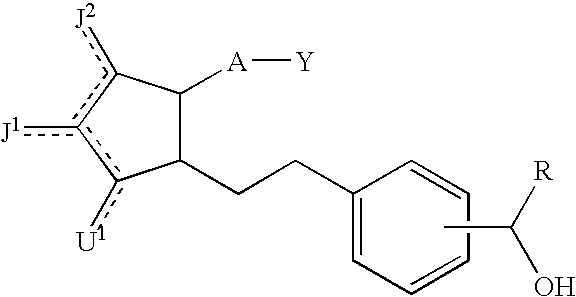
C1(CCC2C([A][Y])c([J2])c([J1])c2[U1])=CC=CC=C1.CC([R])O
